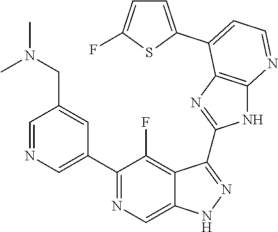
C1=NC=C(C2=NC=C3C(=C2F)C(C2=NC4=C(N2)N=CC=C4C2=CC=C(F)S2)=NN3)C=C1CN(C)C
